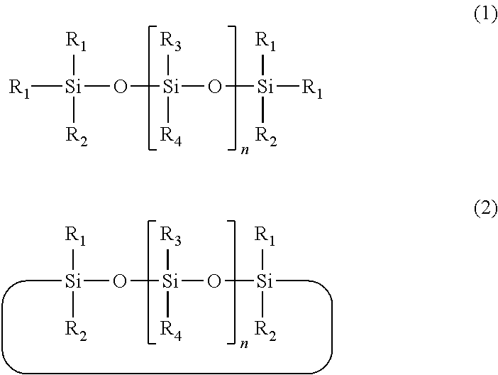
[R1][Si]([R2])(O[Si](O[Si]([R1])([R1])[R2])([R3])[R4])[R1].[R1][Si]([R2])(O[Si](O[Si](C)([R1])[R2])([R3])[R4])C
